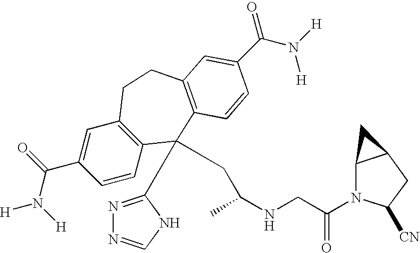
[H]N(C(C1=CC2=C(C=C1)C(C1=NN=CN1)(CC(NCC(N1C3C(CC1[CN])C3)=O)C)C1=C(CC2)C=C(C(N([H])[H])=O)C=C1)=O)[H]
